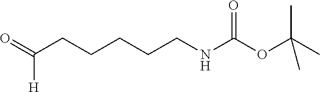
O=C(CCCCCNC(OC(C)(C)C)=O)[H]
